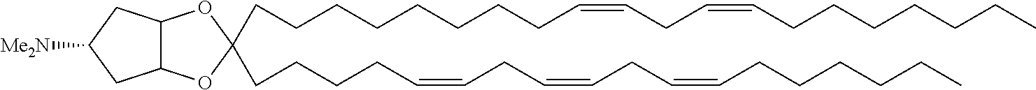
C12C(CC([Me2N])C1)OC(CCCCCCCCC=CCC=CCCCCCCC)(CCCCC=CCC=CCC=CCCCCCC)O2
